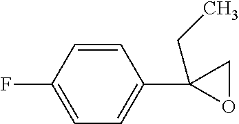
C1=CC(F)=CC=C1C1(CC)OC1
